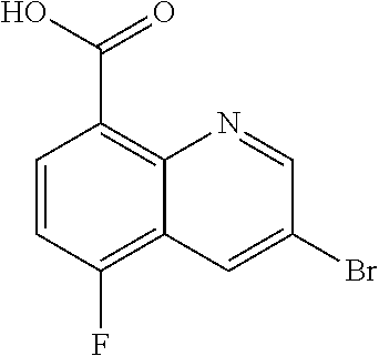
C1=CC(F)=C2C(=C1C(O)=O)N=CC(Br)=C2
